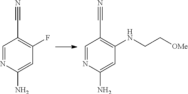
C1=NC(N)=CC(F)=C1C#N.C1=NC(N)=CC(NCC[OMe])=C1C#N
